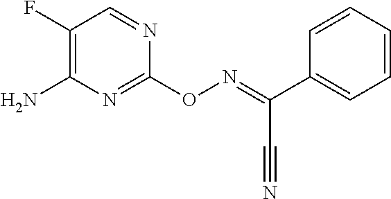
C1(C(C#N)=NOC2=NC(N)=C(F)C=N2)=CC=CC=C1
